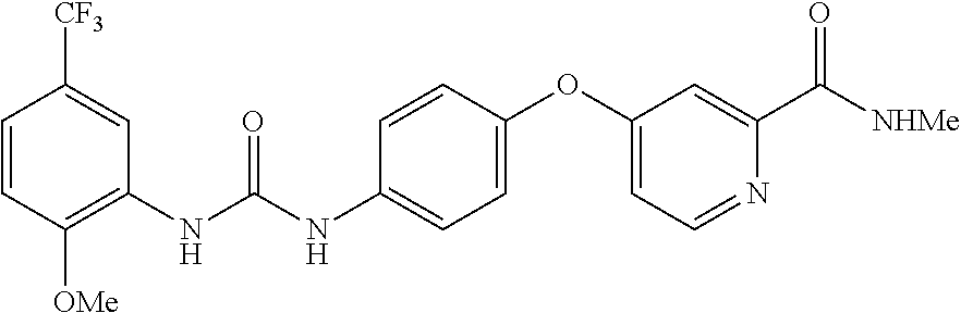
C1=CC([OMe])=C(NC(NC2=CC=C(OC3=CC=NC(C([NHMe])=O)=C3)C=C2)=O)C=C1[CF3]
